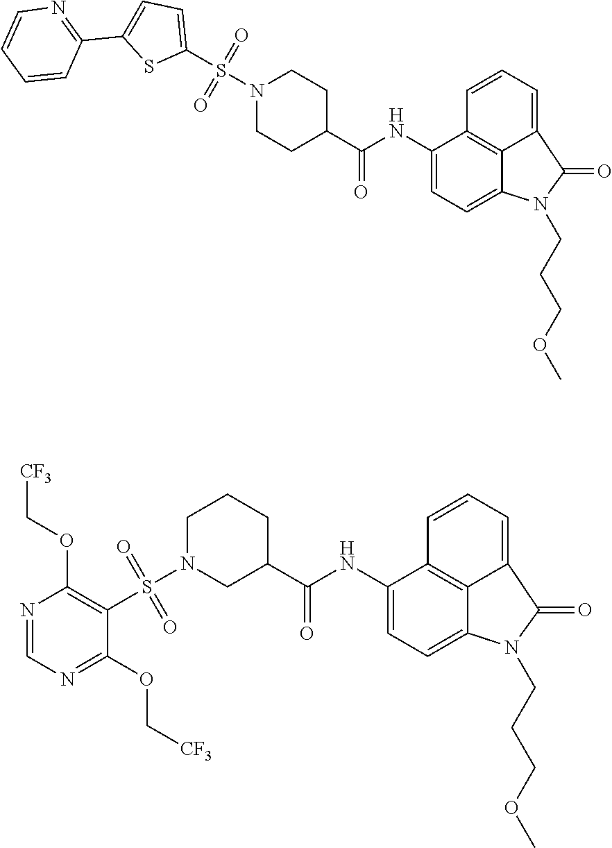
C1CC(C(NC2=CC=C3C4=C2C=CC=C4C(=O)N3CCCOC)=O)CCN1S(=O)(=O)C1=CC=C(C2=NC=CC=C2)S1.C1(S(=O)(=O)N2CC(C(NC3=CC=C4C5=C3C=CC=C5C(=O)N4CCCOC)=O)CCC2)=C(OC[CF3])N=CN=C1OC[CF3]
